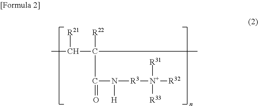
C(C([R22])(C(C)[R21])C)(=O)N([H])[R3][N+]([R33])([R32])[R31]
